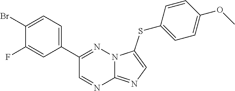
C1(C2=CC=C(Br)C(F)=C2)=NN2C(=NC=C2SC2=CC=C(OC)C=C2)N=C1
